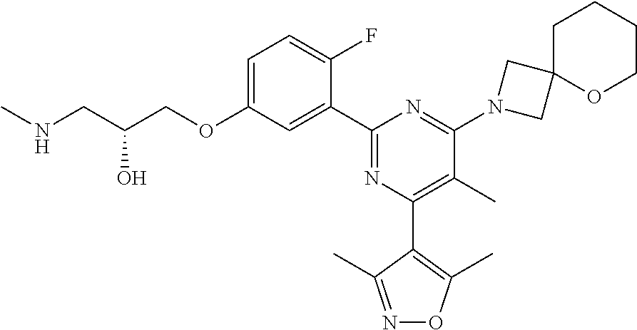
C1=C(OCC(CNC)O)C=C(C2=NC(C3=C(C)ON=C3C)=C(C)C(N3CC4(C3)OCCCC4)=N2)C(F)=C1
